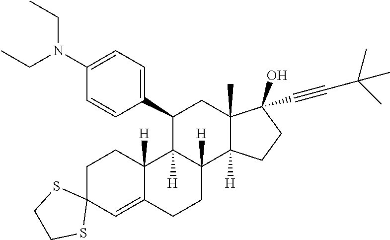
[H]C12C([H])(C(C3=CC=C(N(CC)CC)C=C3)CC3(C)C(O)(C#CC(C)(C)C)CCC31[H])C1([H])C(=CC3(CC1)SCCS3)CC2
